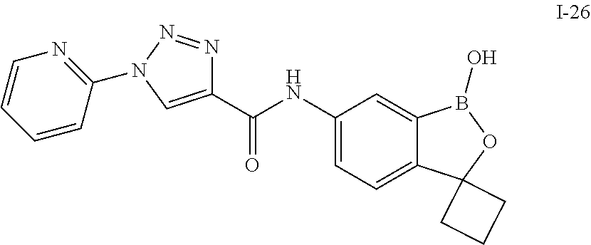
C1(C(NC2=CC=C3C(=C2)B(O)OC32CCC2)=O)=CN(C2=NC=CC=C2)N=N1
